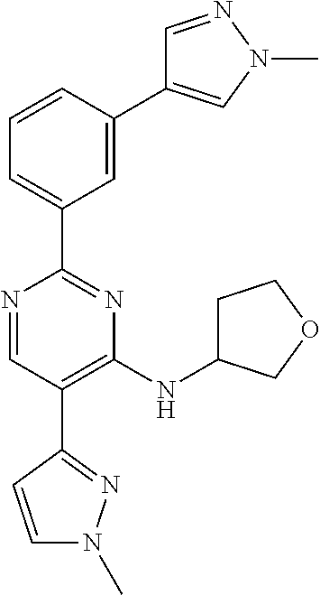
C1=C(C2=CN(C)N=C2)C=CC=C1C1=NC(NC2CCOC2)=C(C2=NN(C)C=C2)C=N1
